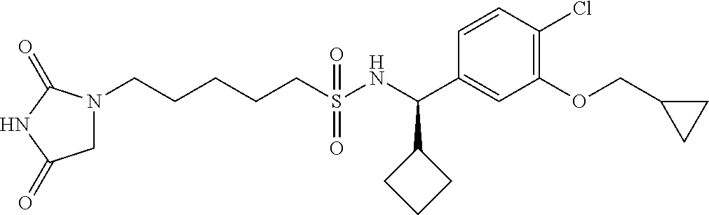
N1(CCCCCS(NC(C2=CC(OCC3CC3)=C(Cl)C=C2)C2CCC2)(=O)=O)CC(=O)NC1=O
